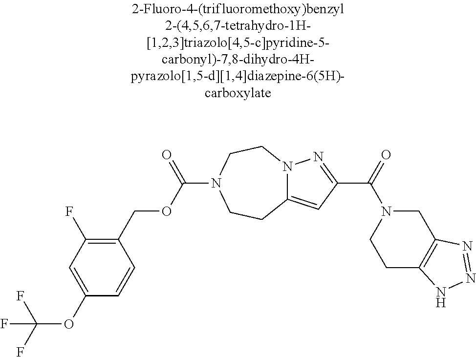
O(C(F)(F)F)C1=CC(F)=C(COC(=O)N2CCN3C(=CC(C(=O)N4CCC5=C(C4)N=NN5)=N3)CC2)C=C1
